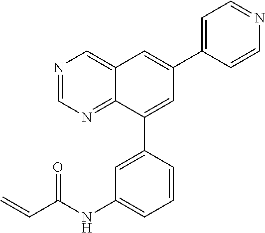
N1=CN=C2C(=C1)C=C(C1=CC=NC=C1)C=C2C1=CC(NC(C=C)=O)=CC=C1
